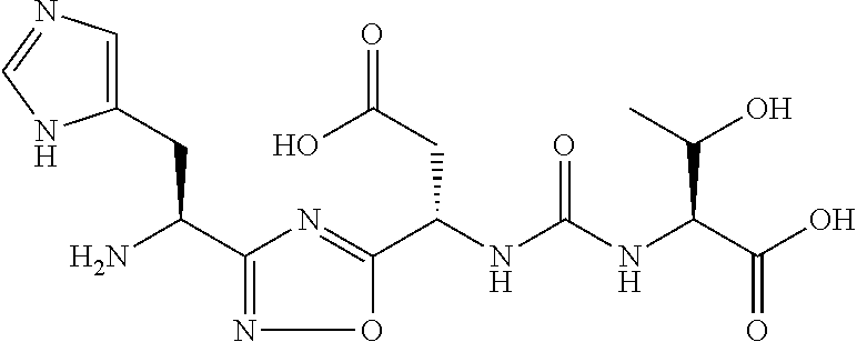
C1(C(N)CC2=CN=CN2)=NOC(C(NC(NC(C(O)=O)C(O)C)=O)CC(=O)O)=N1
